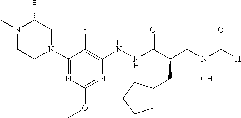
C1(N2CC(C)N(C)CC2)=NC(OC)=NC(NNC(C(CN(C([H])=O)O)CC2CCCC2)=O)=C1F
